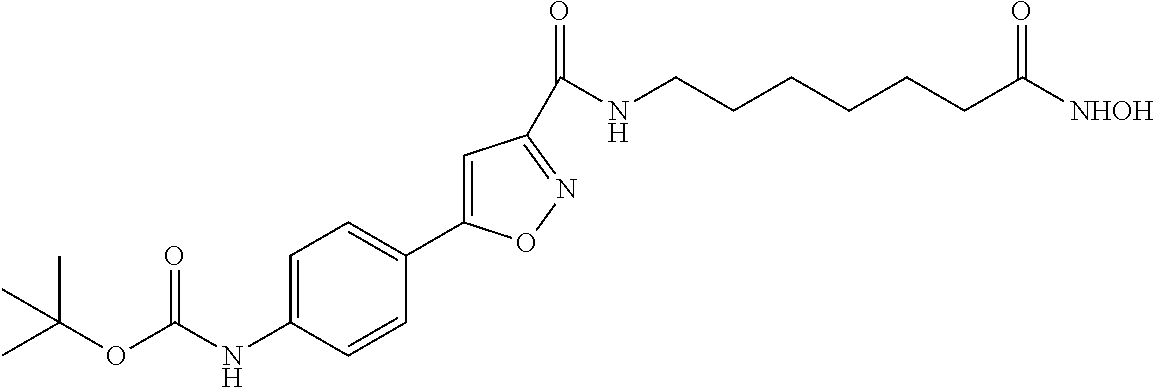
CC(OC(NC1=CC=C(C2=CC(C(NCCCCCCC([NHOH])=O)=O)=NO2)C=C1)=O)(C)C
